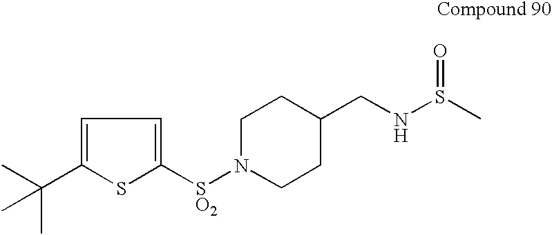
C1=C(C(C)(C)C)SC([SO2]N2CCC(CNS(C)=O)CC2)=C1
